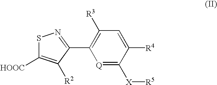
C1([R3])=C(C2=NSC([HOOC])=C2[R2])[Q]=C([X][R5])C([R4])=C1
